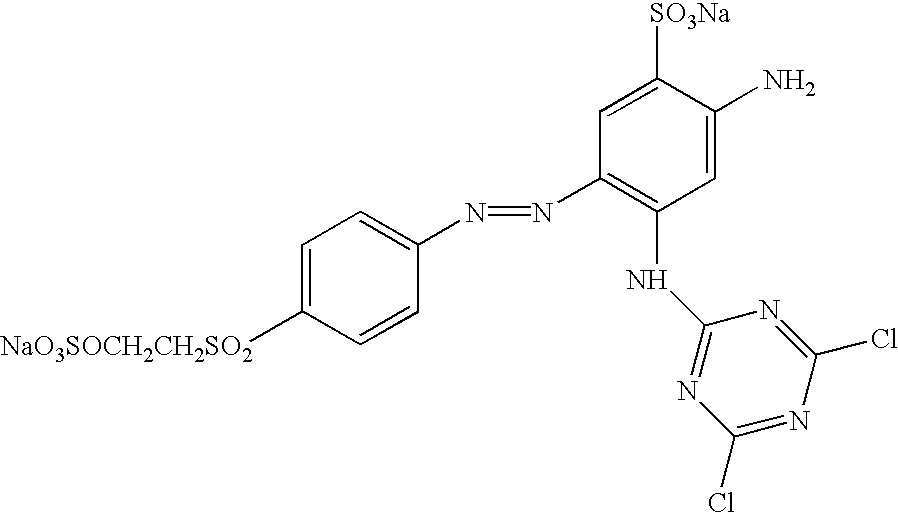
C1=C([NaO3SOCH2CH2SO2])C=CC(N=NC2=C(NC3=NC(Cl)=NC(Cl)=N3)C=C(N)C([SO3Na])=C2)=C1
